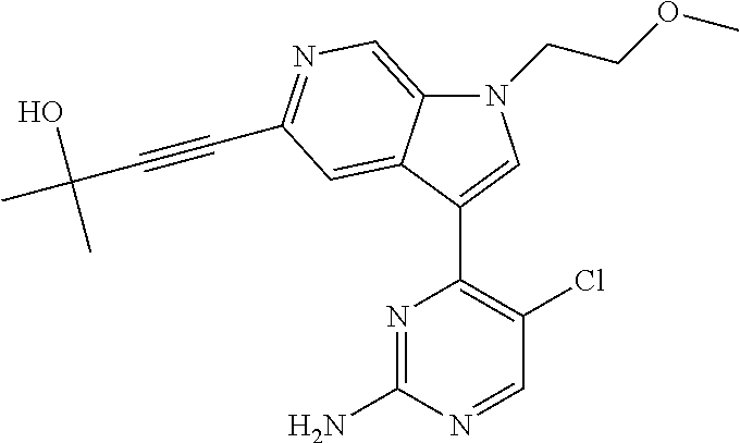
N1(CCOC)C2=CN=C(C#CC(O)(C)C)C=C2C(C2=C(Cl)C=NC(N)=N2)=C1
